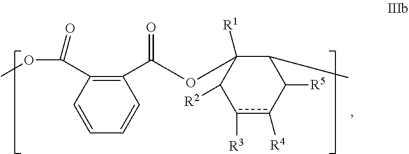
C1(C(OC2([R1])C([R2])c([R3])c([R4])C([R5])C2C)=O)=C(C(OC)=O)C=CC=C1
